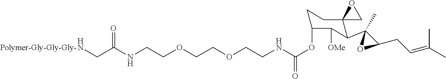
N(CCOCCOCCNC(OC1CCC2(C(C3(C)OC3CC=C(C)C)C1[OMe])CO2)=O)C(CN)=O.[Polymer-Gly-Gly-Gly-]
